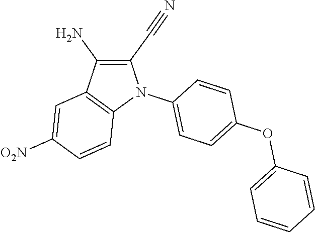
C1(C#N)=C(N)C2=C(N1C1=CC=C(OC3=CC=CC=C3)C=C1)C=CC([O2N])=C2
